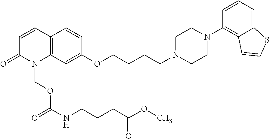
C12=C(C=C(OCCCCN3CCN(C4=C5C(=CC=C4)SC=C5)CC3)C=C1)N(COC(=O)NCCCC(=O)OC)C(=O)C=C2
